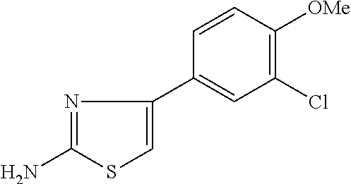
N1=C(N)SC=C1C1=CC(Cl)=C([OMe])C=C1
